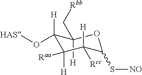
C1(C[Rbb])([H])OC(S[NO])C([H])([Rcc])C([H])([Raa])C1([H])O[HAS]
